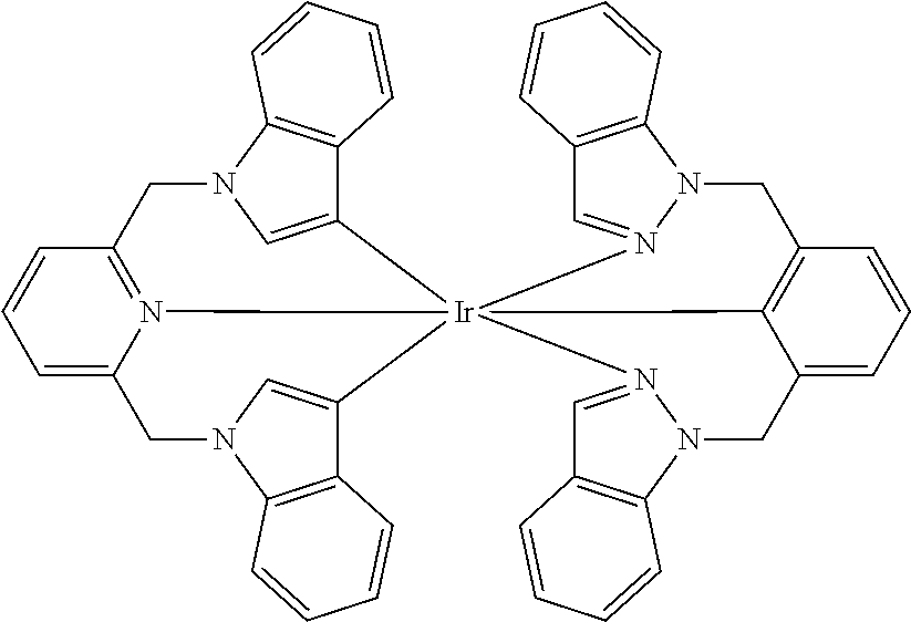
C12=CN(C3=C1C=CC=C3)CC1=N3C(=CC=C1)CN1C=C(C4=C1C=CC=C4)[Ir]2314N2=CC3=C(N2CC2=C1C(=CC=C2)CN1N4=CC2=C1C=CC=C2)C=CC=C3
